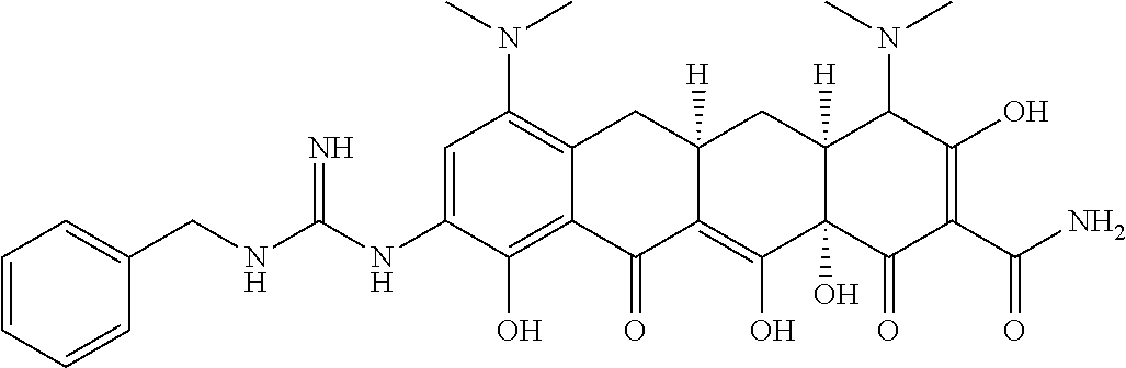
CN(C1=C2C(=C(O)C(NC(NCC3=CC=CC=C3)=N)=C1)C(=O)C1=C(O)C3(O)C([H])(CC1([H])C2)C(N(C)C)C(O)=C(C(N)=O)C3=O)C
